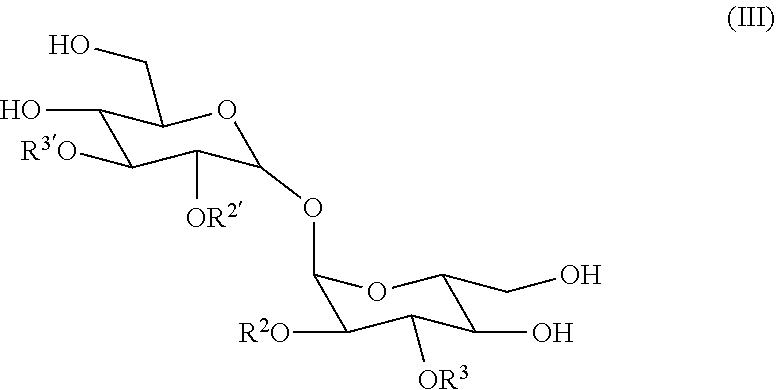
C1(O)C([R3O])C([OR2])C(OC2C([R2O])C([OR3])C(O)C(CO)O2)OC1CO
